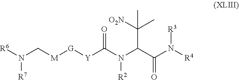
[R6]N(C[M][G][Y]C(N(C(C(N([R4])[R3])=O)C([O2N])(C)C)[R2])=O)[R7]
